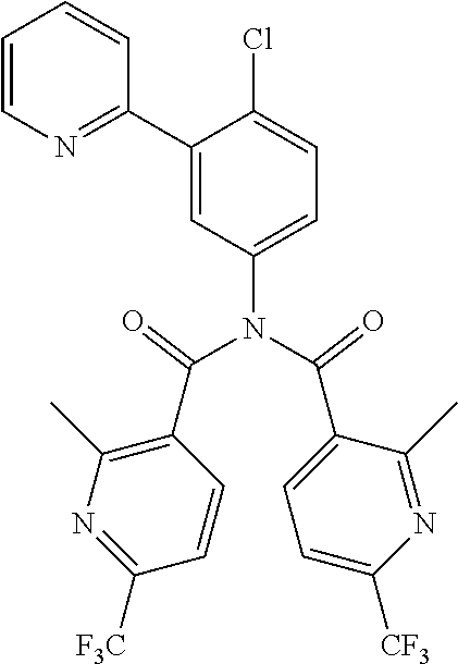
N1=C(C2=CC(N(C(C3=C(C)N=C([F3C])C=C3)=O)C(C3=CC=C([CF3])N=C3C)=O)=CC=C2Cl)C=CC=C1
